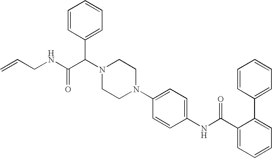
N1(C2=CC=C(NC(C3=CC=CC=C3C3=CC=CC=C3)=O)C=C2)CCN(C(C(NCC=C)=O)C2=CC=CC=C2)CC1
